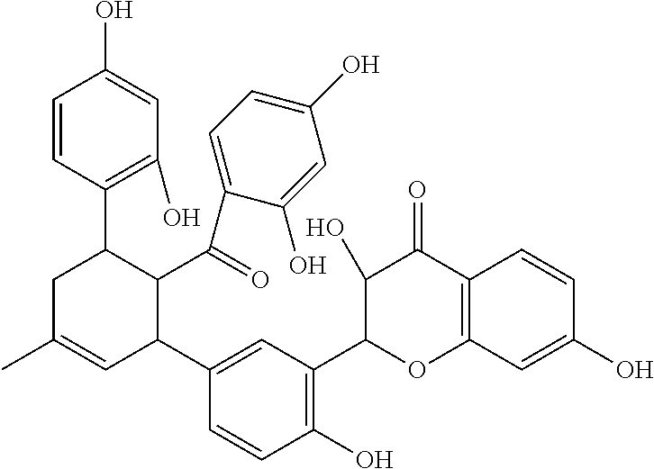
C12=C(C=C(O)C=C1)OC(C1=C(O)C=CC(C3C(C(=O)C4=CC=C(O)C=C4O)C(C4=C(O)C=C(O)C=C4)CC(C)=C3)=C1)C(O)C2=O
